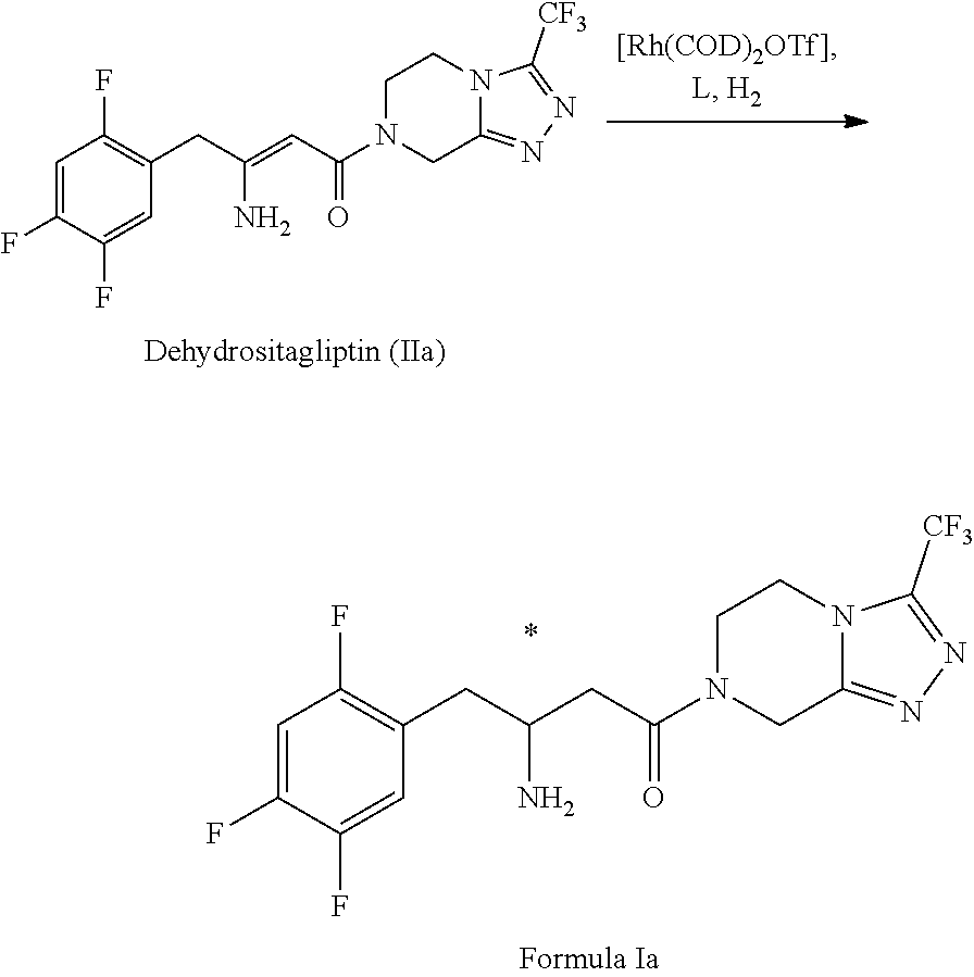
C1=C(F)C(F)=CC(CC(CC(N2CC3=NN=C([CF3])N3CC2)=O)N)=C1F.C1=C(F)C(F)=CC(CC(=CC(N2CC3=NN=C([CF3])N3CC2)=O)N)=C1F
